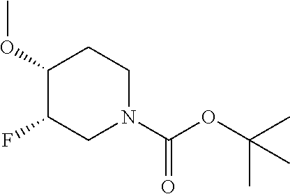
C1(OC)C(F)CN(C(=O)OC(C)(C)C)CC1
